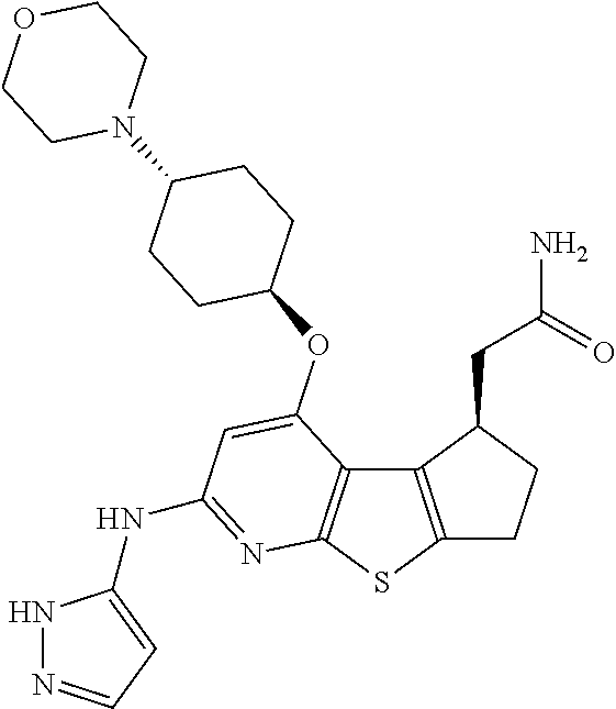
C12=C(SC3=C1C(OC1CCC(N4CCOCC4)CC1)=CC(NC1=CC=NN1)=N3)CCC2CC(N)=O
